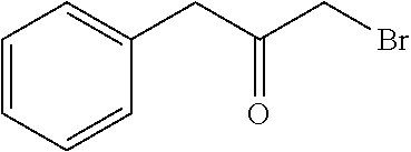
C1=CC=CC=C1CC(CBr)=O
